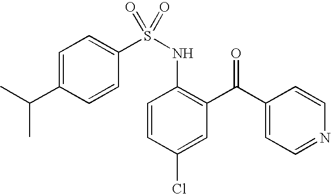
C(C1=CC=C(S(NC2=C(C(C3=CC=NC=C3)=O)C=C(Cl)C=C2)(=O)=O)C=C1)(C)C
